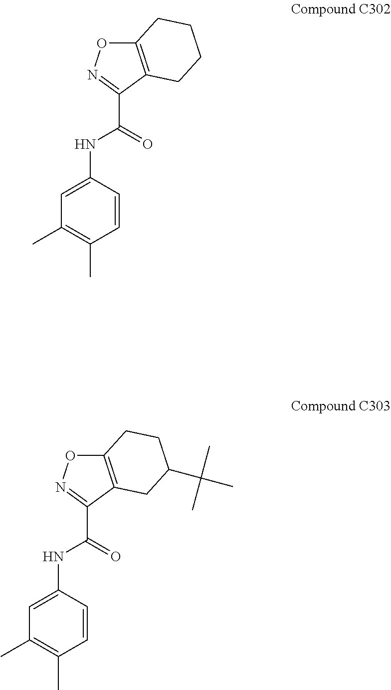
C1(NC(=O)C2=NOC3=C2CCCC3)=CC(C)=C(C)C=C1.C1(NC(=O)C2=NOC3=C2CC(C(C)(C)C)CC3)=CC(C)=C(C)C=C1
